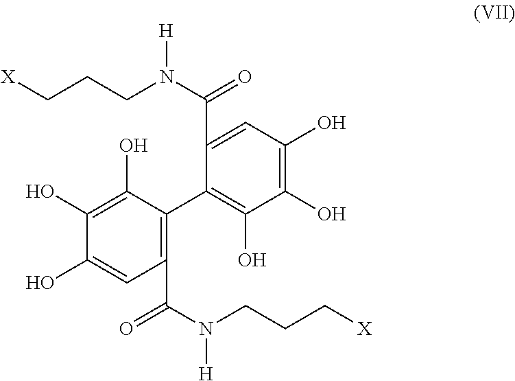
C1(C(N(CCC[X])[H])=O)=C(C2=C(O)C(O)=C(O)C=C2C(N(CCC[X])[H])=O)C(O)=C(O)C(O)=C1
